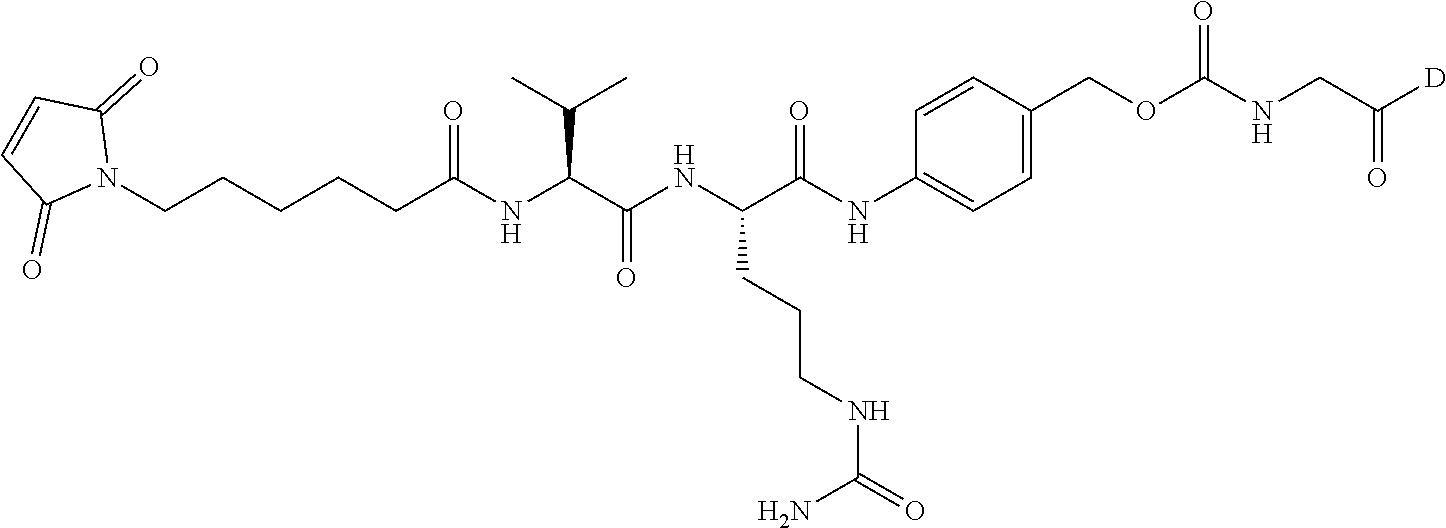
N1(CCCCCC(NC(C(NC(C(NC2=CC=C(COC(=O)NCC([D])=O)C=C2)=O)CCCNC(=O)N)=O)C(C)C)=O)C(=O)C=CC1=O
